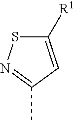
C1([R1])=CC(C)=NS1
